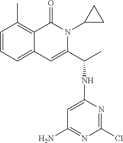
C1=CC=C2C(=C1C)C(=O)N(C1CC1)C(C(NC1=CC(N)=NC(Cl)=N1)C)=C2
